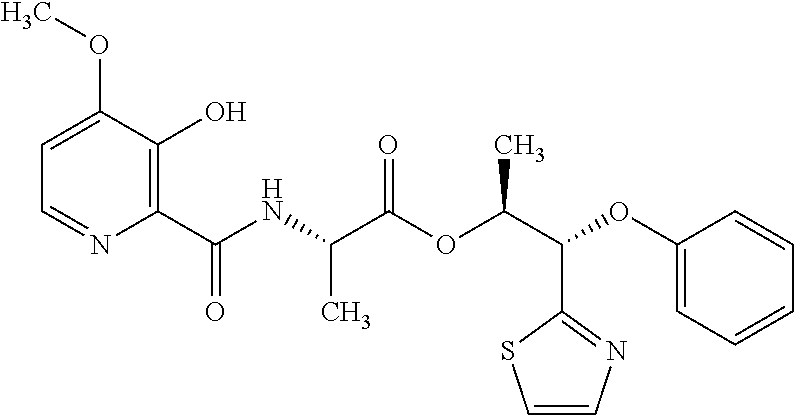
N(C(C(OC(C(OC1=CC=CC=C1)C1=NC=CS1)C)=O)C)C(C1=C(O)C(OC)=CC=N1)=O
